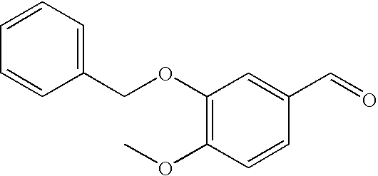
C1(OCC2=CC=CC=C2)=C(OC)C=CC(C=O)=C1
